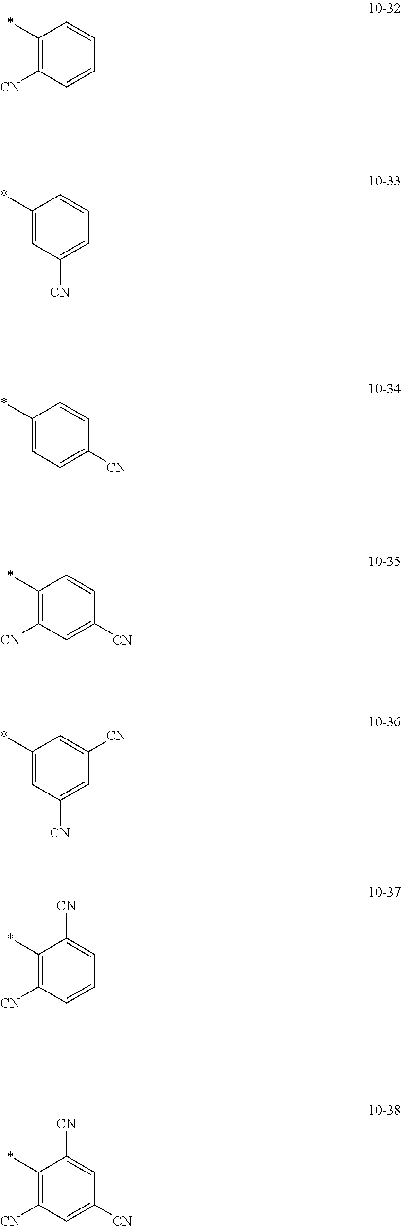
C1(*)=C([CN])C=CC=C1.C1(*)=CC([CN])=CC=C1.C1(*)=CC=C([CN])C=C1.C1(*)=C([CN])C=C([CN])C=C1.C1(*)=CC([CN])=CC([CN])=C1.C1(*)=C([CN])C=CC=C1[CN].C1(*)=C([CN])C=C([CN])C=C1[CN]
